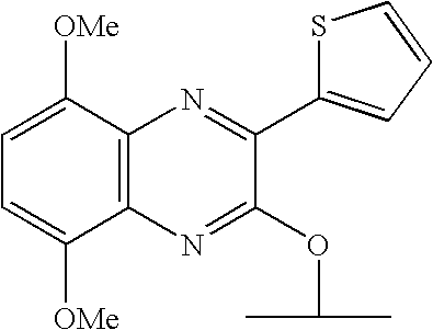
C1([OMe])=CC=C([OMe])C2=C1N=C(C1=CC=CS1)C(OC(C)C)=N2
